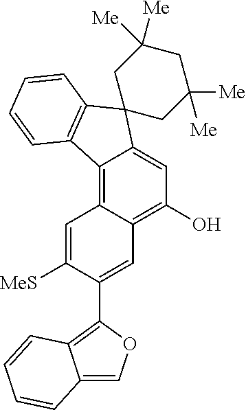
C12=C3C(=C(O)C=C1C1(C4=C2C=CC=C4)CC([Me])([Me])CC([Me])([Me])C1)C=C(C1=C2C(=CO1)C=CC=C2)C([MeS])=C3
